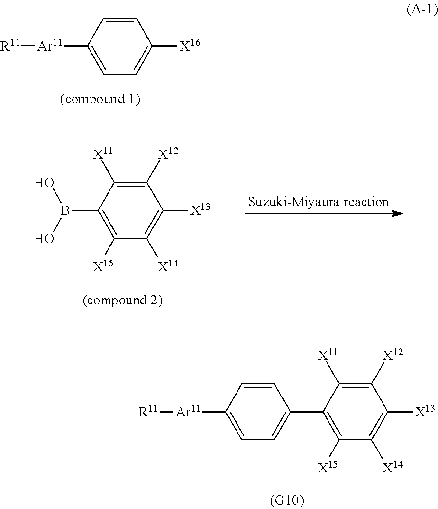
C1([X12])=C([X11])C(C2=CC=C([Ar11][R11])C=C2)=C([X15])C([X14])=C1[X13].C1=CC([Ar11][R11])=CC=C1[X16].C1([X12])=C([X11])C(B(O)O)=C([X15])C([X14])=C1[X13]
